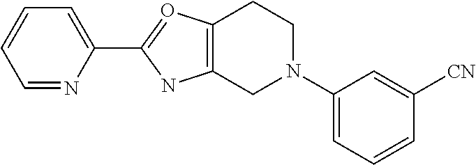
C1=NC(C2=OC3=C(N2)CN(C2=CC=CC([CN])=C2)CC3)=CC=C1
